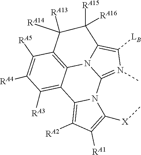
C12=N(C)C([LB])=C3N1C1=C(C([RA5])=C([RA4])C([RA3])=C1C1=C([RA2])C([RA1])=C([X]C)N21)C([RA13])([RA14])C3([RA15])[RA16]
